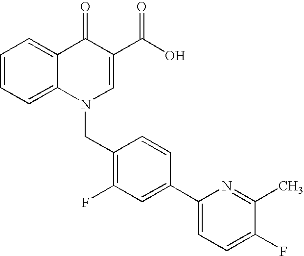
C12=CC=CC=C1C(=O)C(C(O)=O)=CN2CC1=C(F)C=C(C2=CC=C(F)C(C)=N2)C=C1
